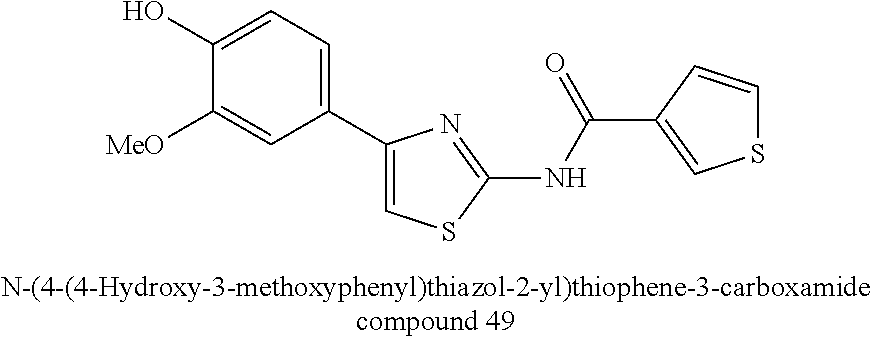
C1(C2=CSC(NC(=O)C3=CSC=C3)=N2)=CC=C(O)C([MeO])=C1
